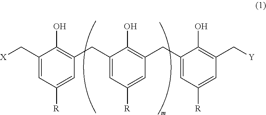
C1(C[X])=CC([R])=CC(CC2=CC([R])=CC(CC3=CC([R])=CC(C[Y])=C3O)=C2O)=C1O
